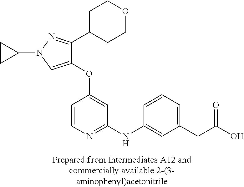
C1(OC2=CC(NC3=CC(CC(O)=O)=CC=C3)=NC=C2)=CN(C2CC2)N=C1C1CCOCC1
